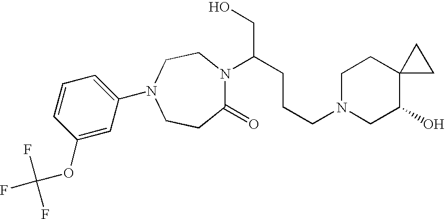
C1CC(=O)N(C(CCCN2CCC3(C(O)C2)CC3)CO)CCN1C1=CC=CC(OC(F)(F)F)=C1
